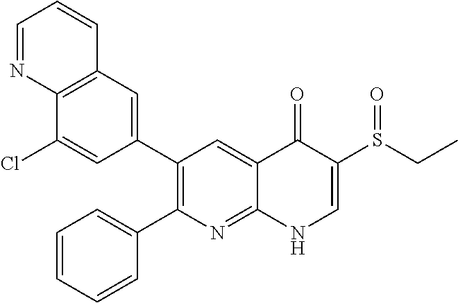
C12=C(C=C(C3=C(C4=CC=CC=C4)N=C4C(=C3)C(=O)C(S(=O)CC)=CN4)C=C1Cl)C=CC=N2
